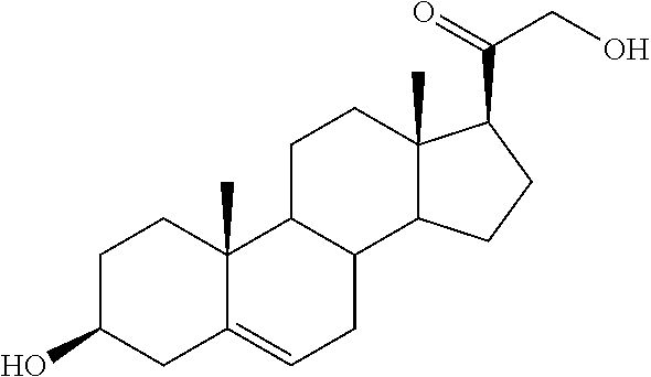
C1C(O)CC2=CCC3C(C2(C)C1)CCC1(C)C3CCC1C(=O)CO
